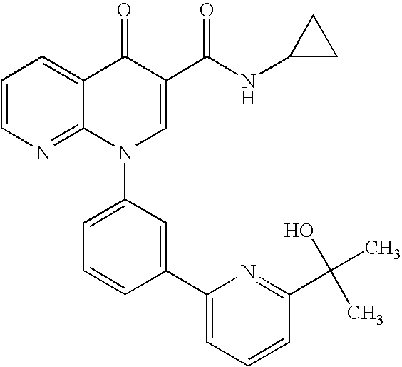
C1=CN=C2C(=C1)C(=O)C(C(NC1CC1)=O)=CN2C1=CC=CC(C2=CC=CC(C(C)(C)O)=N2)=C1
